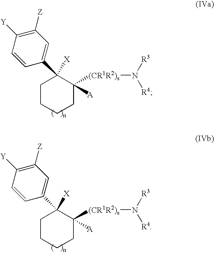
C1CCCC([(CR1R2)s]N([R3])[R4])([A])C1([X])C1=CC([Z])=C([Y])C=C1.C1CCCC([(CR1R2)s]N([R3])[R4])([A])C1([X])C1=CC([Z])=C([Y])C=C1
